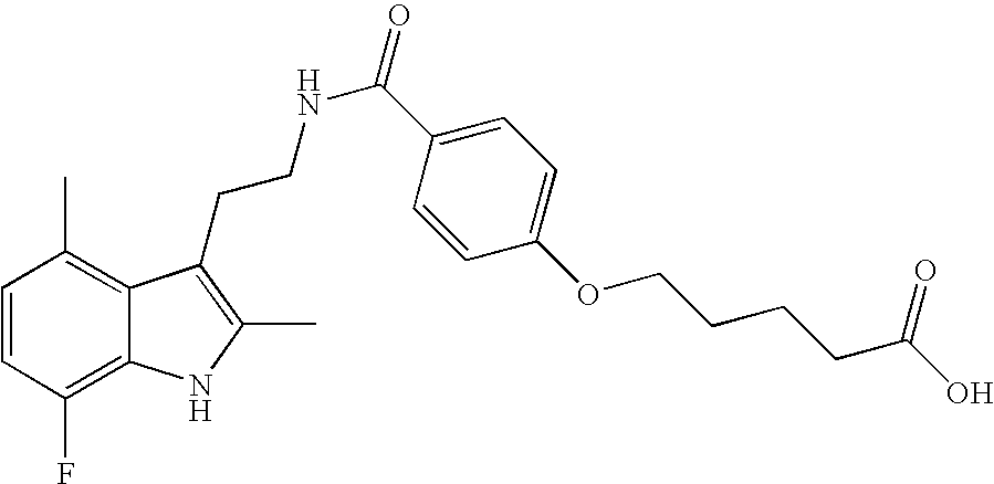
C1=CC(F)=C2C(=C1C)C(CCNC(=O)C1=CC=C(OCCCCC(O)=O)C=C1)=C(C)N2
